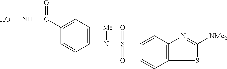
C1(N(S(C2=CC3=C(C=C2)SC([NMe2])=N3)(=O)=O)[Me])=CC=C(C(NO)=O)C=C1
